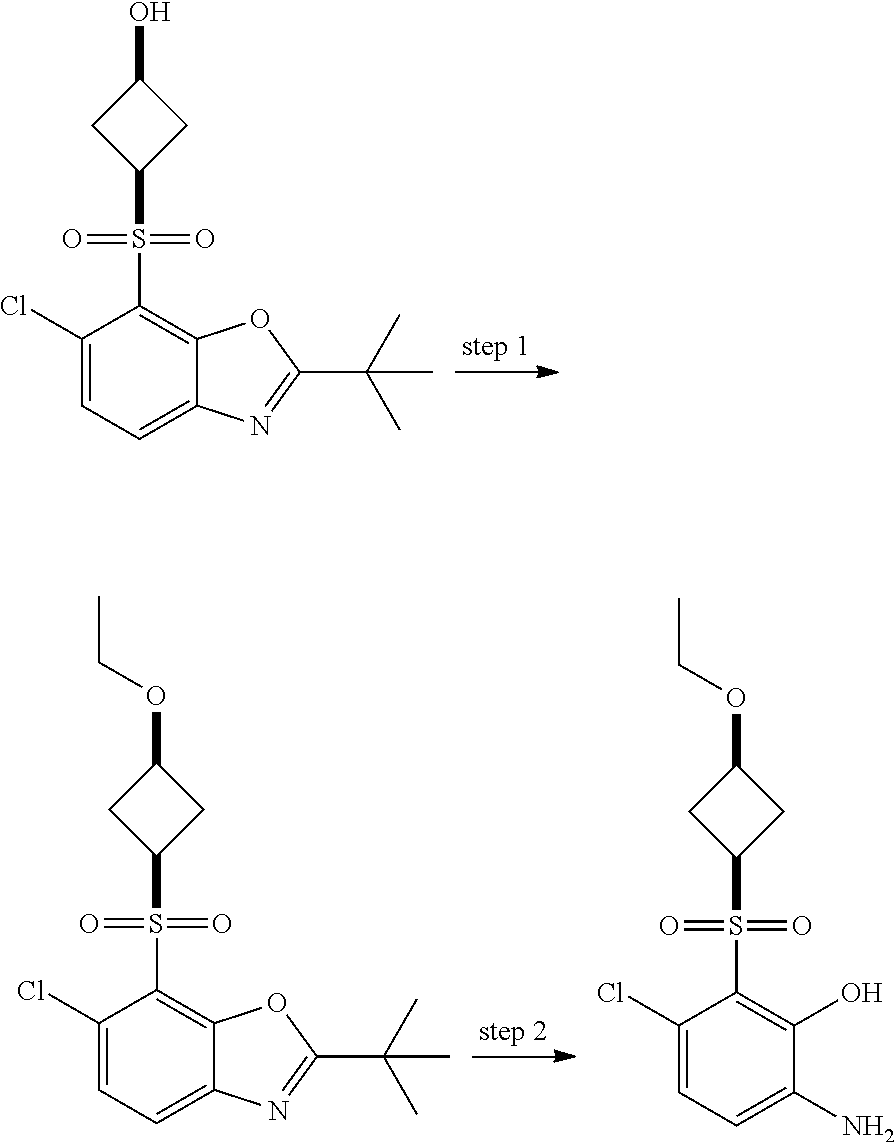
C1(Cl)=CC=C2C(=C1S(C1CC(O)C1)(=O)=O)OC(C(C)(C)C)=N2.C1(Cl)=CC=C2C(=C1S(C1CC(OCC)C1)(=O)=O)OC(C(C)(C)C)=N2.C1(Cl)=CC=C(N)C(O)=C1S(C1CC(OCC)C1)(=O)=O
